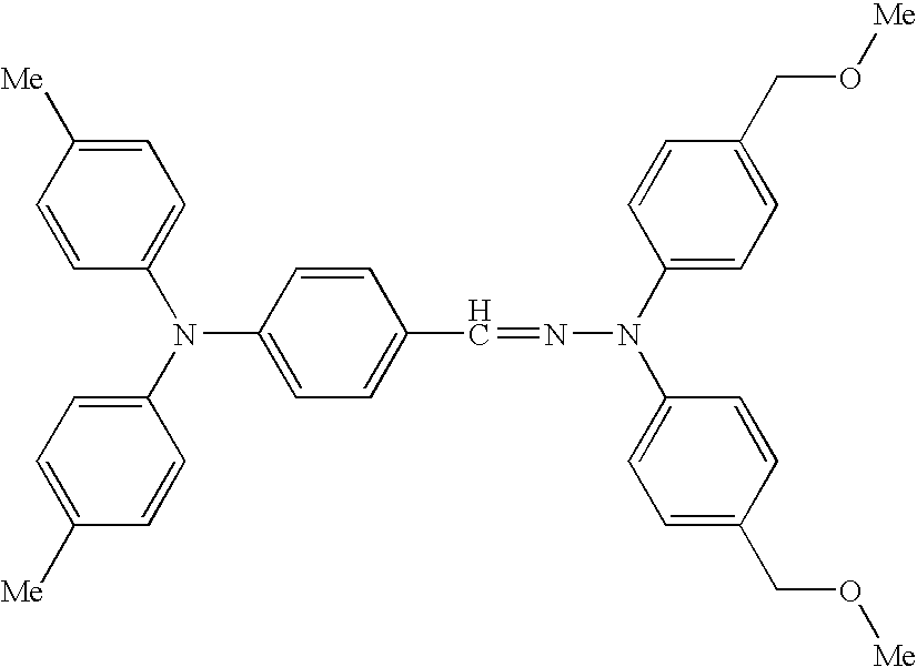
C1=C([Me])C=CC(N(C2=CC=C(C=NN(C3=CC=C(CO[Me])C=C3)C3=CC=C(CO[Me])C=C3)C=C2)C2=CC=C([Me])C=C2)=C1
